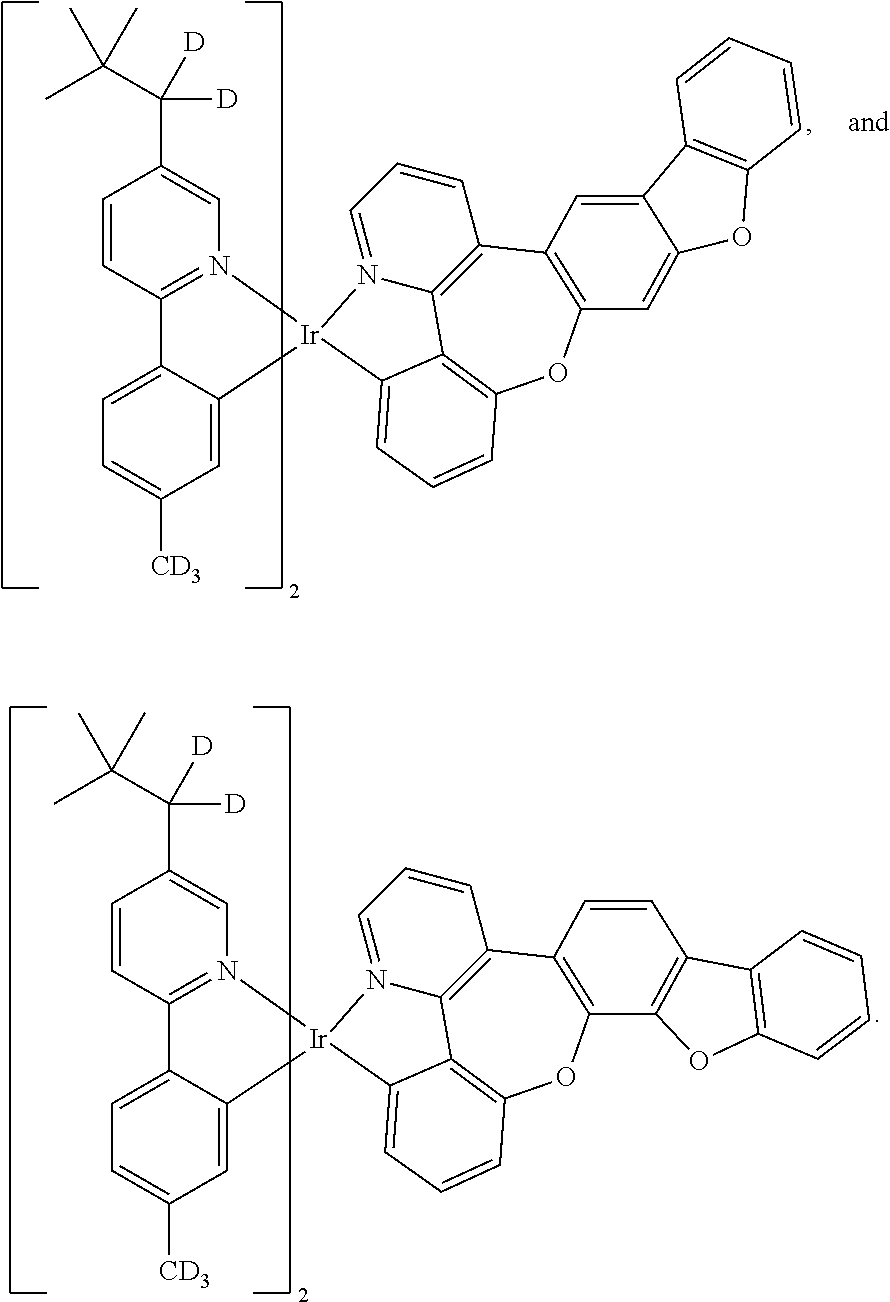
C12=N(C=C(C([D])(C(C)(C)C)[D])C=C1)[Ir]1(C3=CC([CD3])=CC=C23)C2=CC=CC3=C2C2=C(C4=C(O3)C=C3C(=C4)C4=C(O3)C=CC=C4)C=CC=N12.C12=N(C=C(C([D])(C(C)(C)C)[D])C=C1)[Ir]1(C3=CC([CD3])=CC=C23)C2=CC=CC3=C2C2=C(C4=C(O3)C3=C(C=C4)C4=C(O3)C=CC=C4)C=CC=N12
